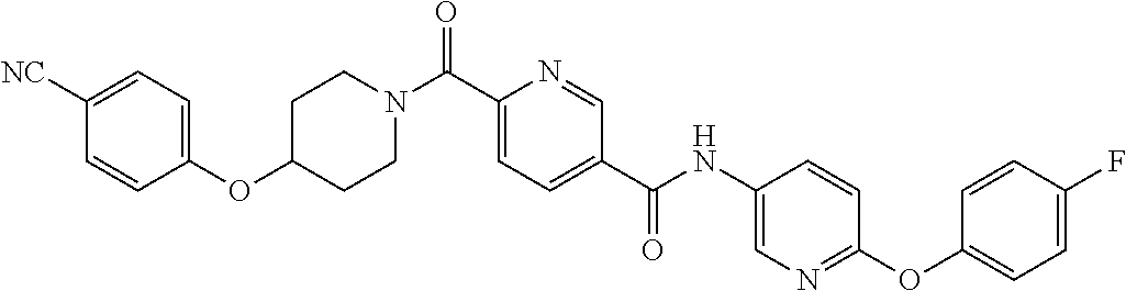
C1CN(C(C2=CC=C(C(=O)NC3=CN=C(OC4=CC=C(F)C=C4)C=C3)C=N2)=O)CCC1OC1=CC=C([NC])C=C1
